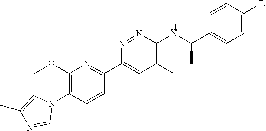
C1(OC)=C(N2C=C(C)N=C2)C=CC(C2=CC(C)=C(NC(C3=CC=C(F)C=C3)C)N=N2)=N1
